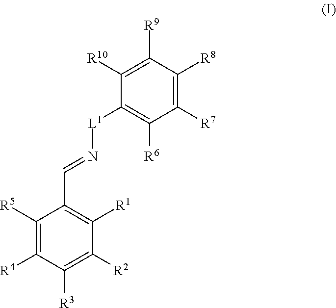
C1([R10])=C([R9])C([R8])=C([R7])C([R6])=C1[L1]N=CC1=C([R1])C([R2])=C([R3])C([R4])=C1[R5]
